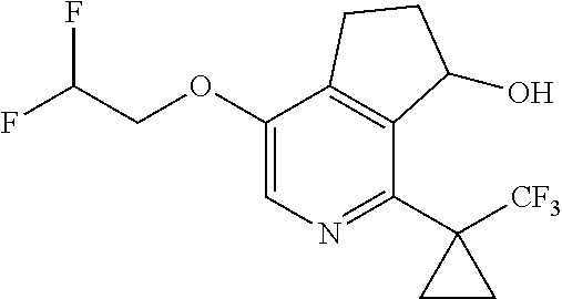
O(C1=CN=C(C2([CF3])CC2)C2=C1CCC2O)CC(F)F
